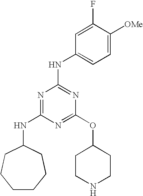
C1CCCC(NC2=NC(NC3=CC=C([OMe])C(F)=C3)=NC(OC3CCNCC3)=N2)CC1
